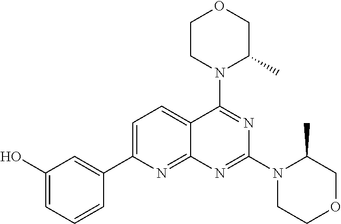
C1=C(C2=CC(O)=CC=C2)N=C2C(=C1)C(N1C(C)COCC1)=NC(N1CCOCC1C)=N2
